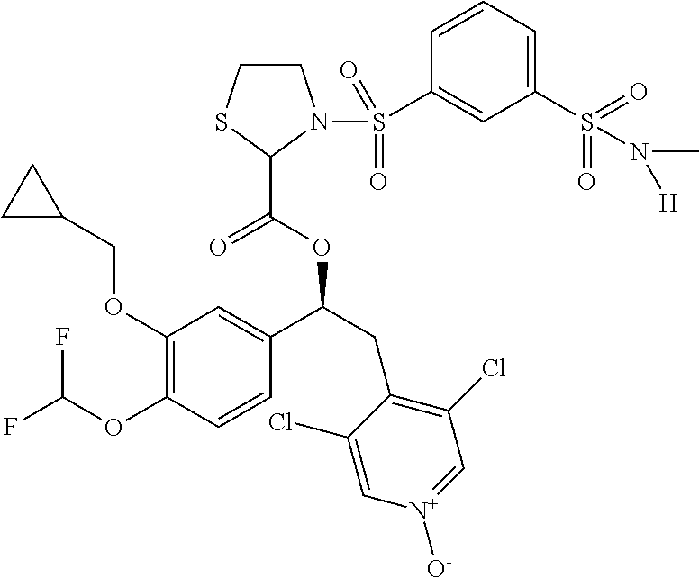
C1(OCC2CC2)=C(OC(F)F)C=CC(C(CC2=C(Cl)C=[N+]([O-])C=C2Cl)OC(=O)C2N(S(=O)(=O)C3=CC(S(=O)(=O)N(C)[H])=CC=C3)CCS2)=C1
